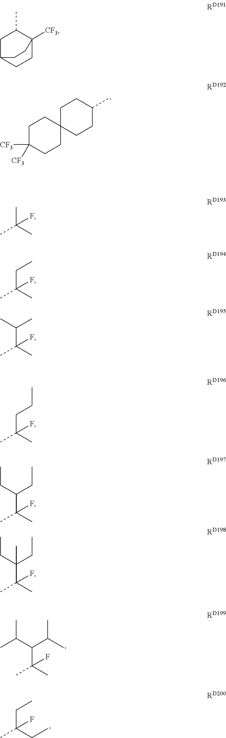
C1CC2(CCC1([CF3])[CF3])CCC(C)CC2.CC(C(C(C)C)C(C)(F)C)C.C(C(CC)(F)C)C.C1C2CCC([CF3])(C1C)CC2.CC(C)(C)F.CC(C)(CC)F.CC(C)(C(C)C)F.CC(C)(CCC)F.CC(C)(C(CC)CC)F.CC(C)(C(CC)(CC)C)F
